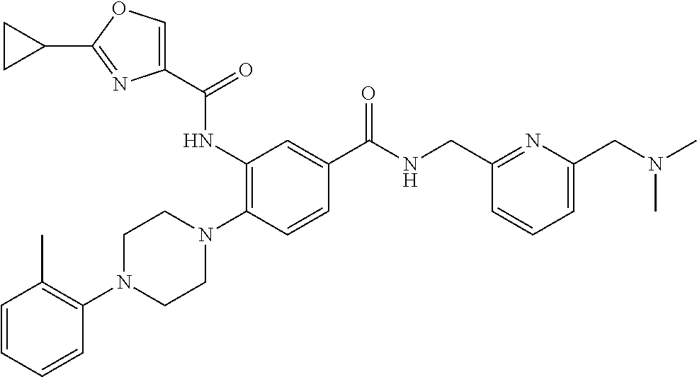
C1=CC=CC(N2CCN(C3=C(NC(C4=COC(C5CC5)=N4)=O)C=C(C(NCC4=NC(CN(C)C)=CC=C4)=O)C=C3)CC2)=C1C
